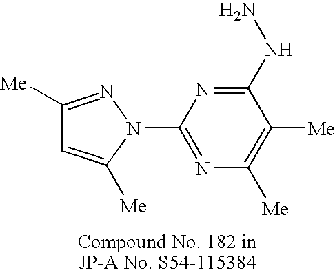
C1([Me])=NN(C2=NC([Me])=C([Me])C(NN)=N2)C([Me])=C1
